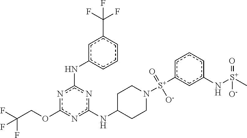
n1c(OCC(F)(F)F)nc(NC2CCN([S+](c3cc(N[S+](=O)(C)[O-])ccc3)(=O)[O-])CC2)nc1Nc1cccc(C(F)(F)F)c1
